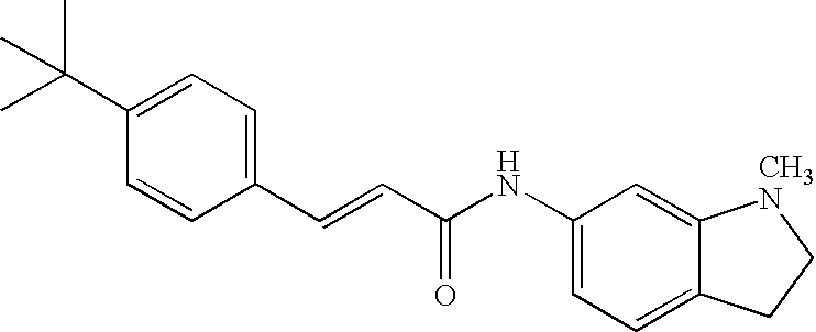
CC(C1=CC=C(C=CC(NC2=CC=C3C(=C2)[CH3N]CC3)=O)C=C1)(C)C
